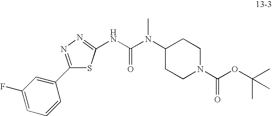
N(C(N(C)C1CCN(C(OC(C)(C)C)=O)CC1)=O)C1=NN=C(C2=CC(F)=CC=C2)S1
